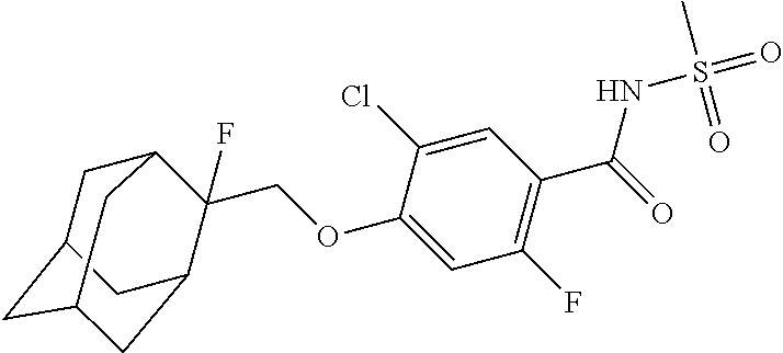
O(C1=CC(F)=C(C(=O)NS(=O)(=O)C)C=C1Cl)CC1(F)C2CC3CC(CC1C3)C2
